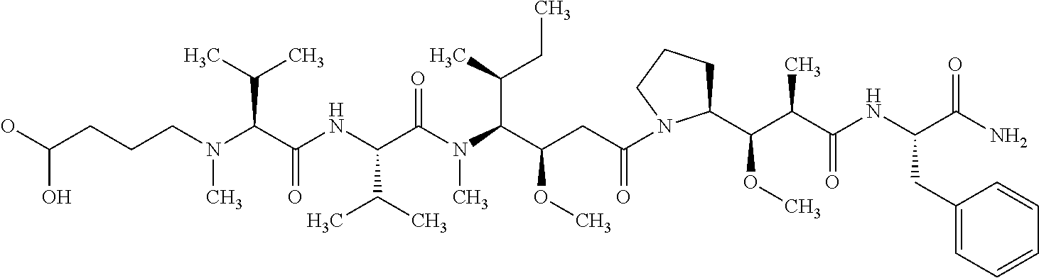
C1(C(OC)C(C(NC(C(N)=O)CC2=CC=CC=C2)=O)C)CCCN1C(CC(C(N(C(C(NC(C(N(CCCC(O)O)C)C(C)C)=O)C(C)C)=O)C)C(C)CC)OC)=O
